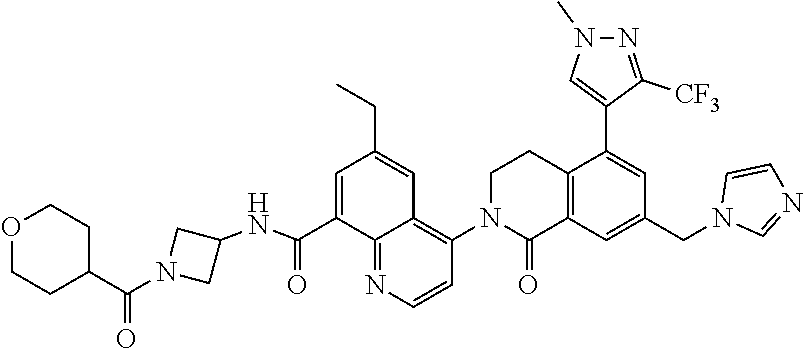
N(C(C1=CC(CC)=CC2=C(N3C(=O)C4=C(CC3)C(C3=CN(C)N=C3[CF3])=CC(CN3C=NC=C3)=C4)C=CN=C12)=O)C1CN(C(C2CCOCC2)=O)C1
